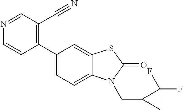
C1(C2=CC=C3C(=C2)SC(=O)N3CC2CC2(F)F)=C(C#N)C=NC=C1
